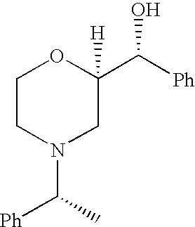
C1CN(C([Ph])C)CC(C([Ph])O)([H])O1
